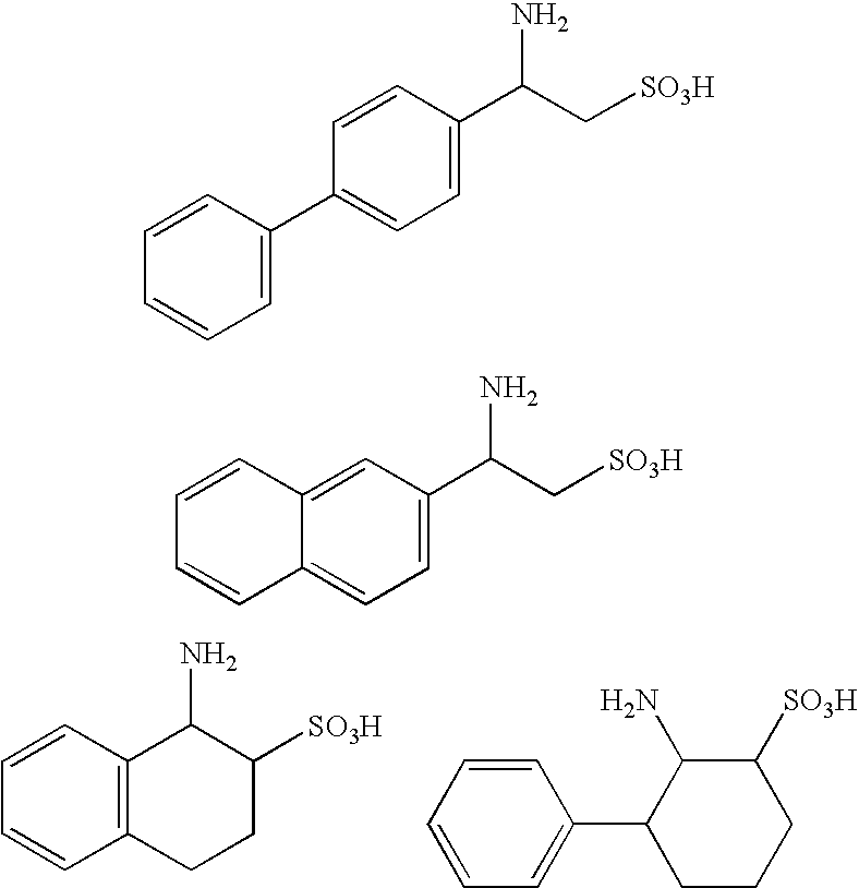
C1C([SO3H])C(N)C2=C(C1)C=CC=C2.C1=CC=CC=C1C1CCCC([SO3H])C1N.C1=C(C2=CC=C(C(C[SO3H])N)C=C2)C=CC=C1.C1=C(C(C[SO3H])N)C=C2C(=C1)C=CC=C2
